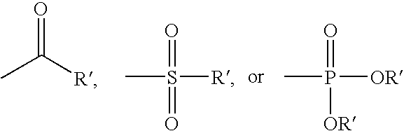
O=C([R])C.O=S(C)([R])=O.O=P(C)([OR])[OR]
